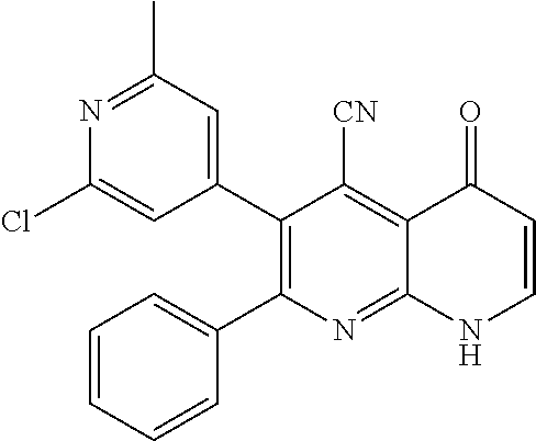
N1=C(C)C=C(C2=C(C3=CC=CC=C3)N=C3C(=C2[CN])C(=O)C=CN3)C=C1Cl
